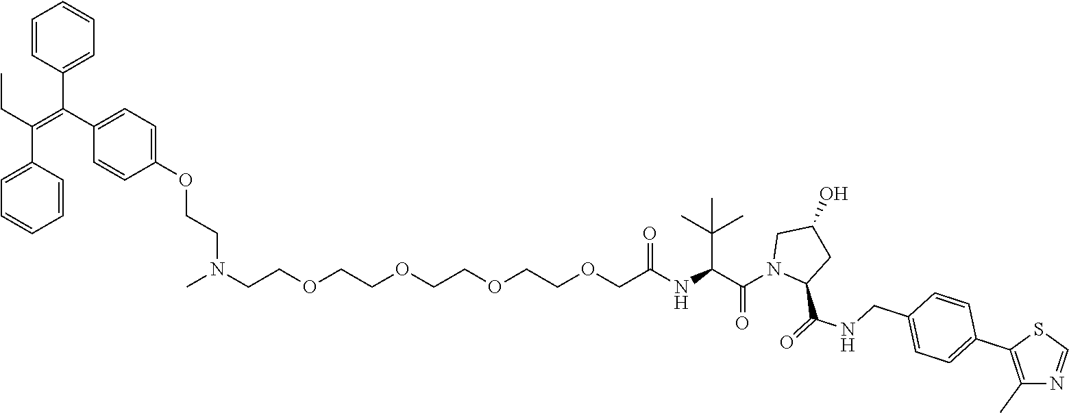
C(OCCOCCOCC(NC(C(N1C(C(=O)NCC2=CC=C(C3=C(C)N=CS3)C=C2)CC(O)C1)=O)C(C)(C)C)=O)COCCN(CCOC1=CC=C(C(C2=CC=CC=C2)=C(C2=CC=CC=C2)CC)C=C1)C
